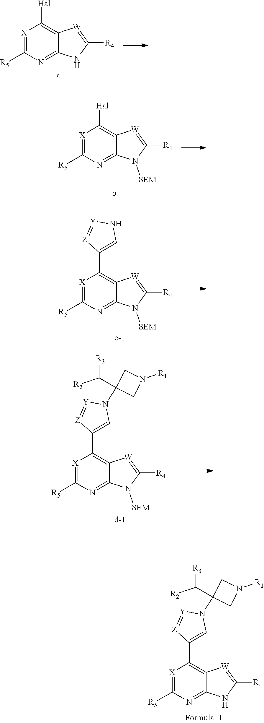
[X]1=C([R5])N=C2C(=C1[Hal])[W]=C([R4])N2.[X]1=C([R5])N=C2C(=C1[Hal])[W]=C([R4])N2[SEM].[X]1=C([R5])N=C2C(=C1C1=CN(C3(C([R3])[R2])CN([R1])C3)[Y]=[Z]1)[W]=C([R4])N2[SEM].[X]1=C([R5])N=C2C(=C1C1=CN[Y]=[Z]1)[W]=C([R4])N2[SEM].[X]1=C([R5])N=C2C(=C1C1=CN(C3(C([R3])[R2])CN([R1])C3)[Y]=[Z]1)[W]=C([R4])N2
